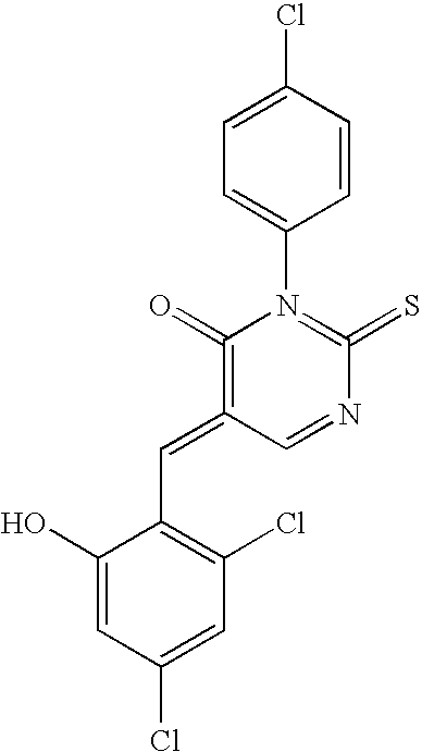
C1(Cl)=CC=C(N2=C(=S)N=CC(=CC3=C(Cl)C=C(Cl)C=C3O)=C2=O)C=C1
